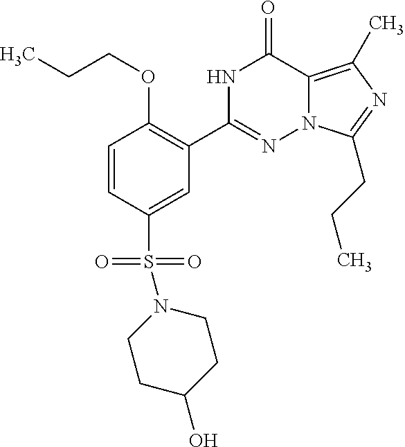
C(COC1=C(C2=NN3C(=C(C)N=C3CCC)C(=O)N2)C=C(S(=O)(=O)N2CCC(O)CC2)C=C1)C
